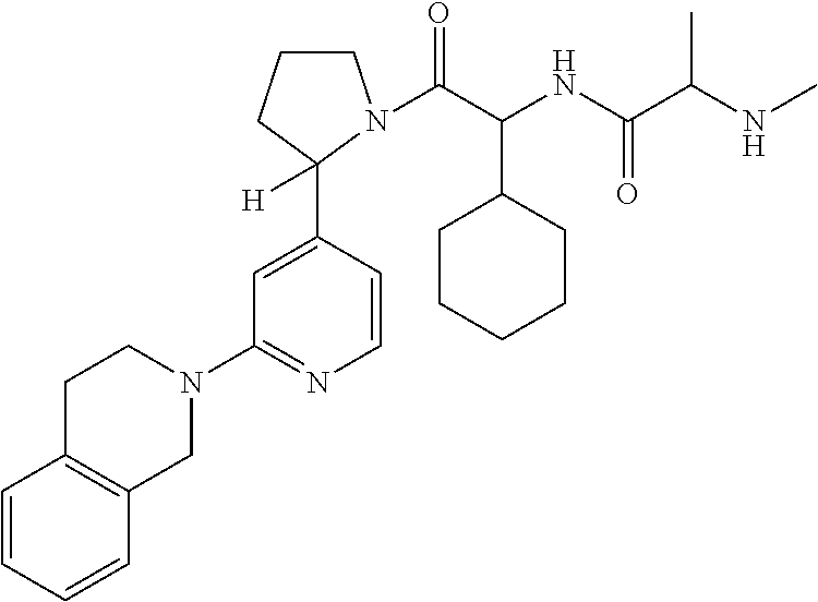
C1=CC(C2([H])CCCN2C(C(NC(C(NC)C)=O)C2CCCCC2)=O)=CC(N2CCC3=C(C2)C=CC=C3)=N1
